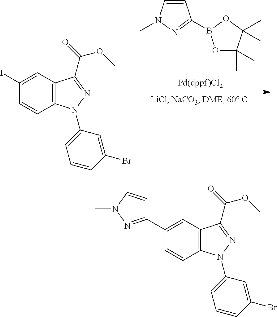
C1=CN(C)N=C1B1OC(C)(C)C(C)(C)O1.C12=C(C=C(I)C=C1)C(C(OC)=O)=NN2C1=CC=CC(Br)=C1.C12=C(C=C(C3=NN(C)C=C3)C=C1)C(C(OC)=O)=NN2C1=CC=CC(Br)=C1
